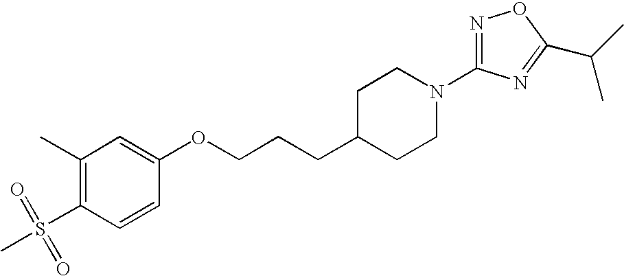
C1(C)=C(S(=O)(=O)C)C=CC(OCCCC2CCN(C3=NOC(C(C)C)=N3)CC2)=C1
